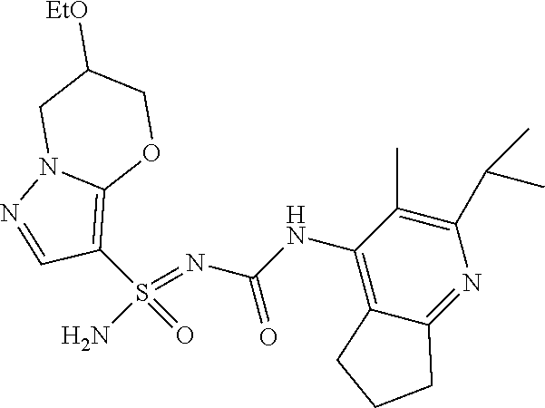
C(NC1=C2C(=NC(C(C)C)=C1C)CCC2)(N=S(N)(=O)C1=C2N(N=C1)CC([EtO])CO2)=O
